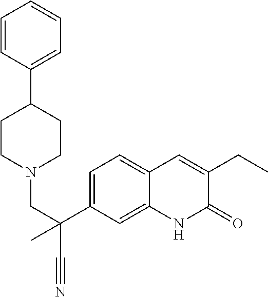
C(C1=CC=C2C(=C1)NC(=O)C(CC)=C2)(CN1CCC(C2=CC=CC=C2)CC1)(C#N)C
